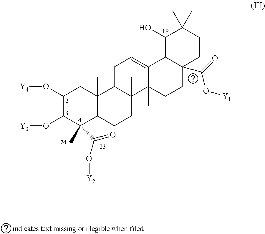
C12=CCC3C(C)(C1(C)CCC1(C(=O)O[Y1])C2C(O)C(C)(C)CC1)CCC1C3(C)CC(O[Y4])C(O[Y3])C1(C)C(O[Y2])=O
